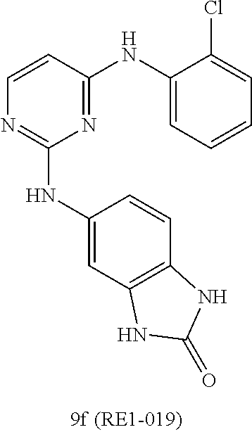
C1=CC(NC2=CC=CC=C2Cl)=NC(NC2=CC3=C(C=C2)NC(=O)N3)=N1
